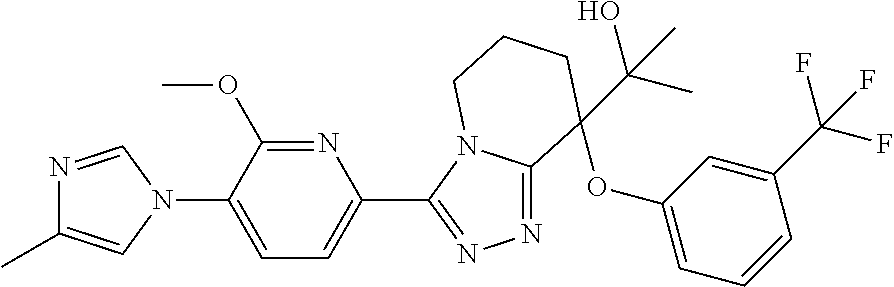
N1=CN(C2=CC=C(C3=NN=C4N3CCCC4(OC3=CC=CC(C(F)(F)F)=C3)C(C)(O)C)N=C2OC)C=C1C
